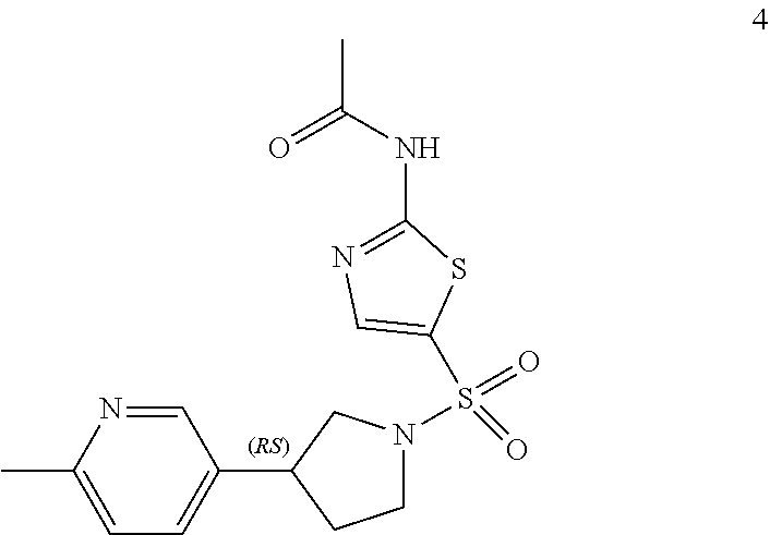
N1=CC(C2CCN(S(=O)(=O)C3=CN=C(NC(C)=O)S3)C2)=CC=C1C
